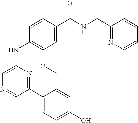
C1=CC(C(NCC2=NC=CC=C2)=O)=CC(OC)=C1NC1=CN=CC(C2=CC=C(O)C=C2)=N1
